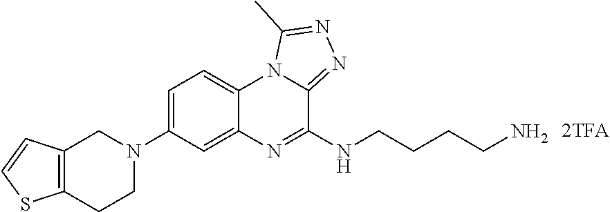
C12=C(CCN(C3=CC=C4C(=C3)N=C(NCCCCN)C3=NN=C(C)N43)C1)SC=C2
